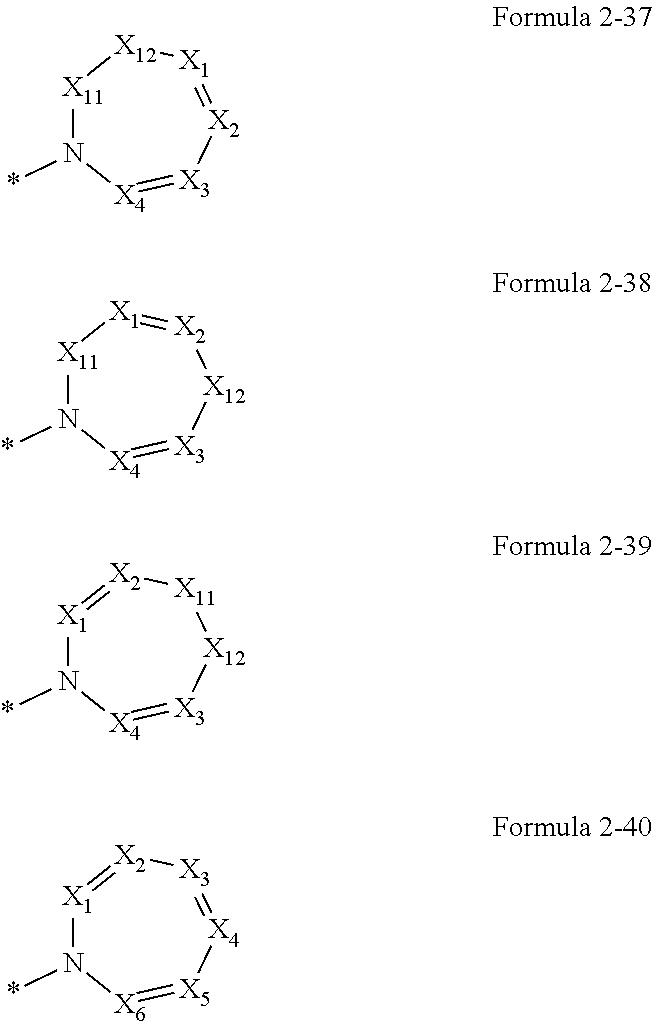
[X11]1N(*)[X4]=[X3][X2]=[X1][X12]1.[X11]1N(*)[X4]=[X3][X12][X2]=[X1]1.[X1]1=[X2][X11][X12][X3]=[X4]N1*.[X1]1=[X2][X3]=[X4][X5]=[X6]N1*
